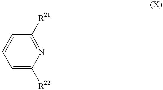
C1=C([R22])N=C([R21])C=C1
